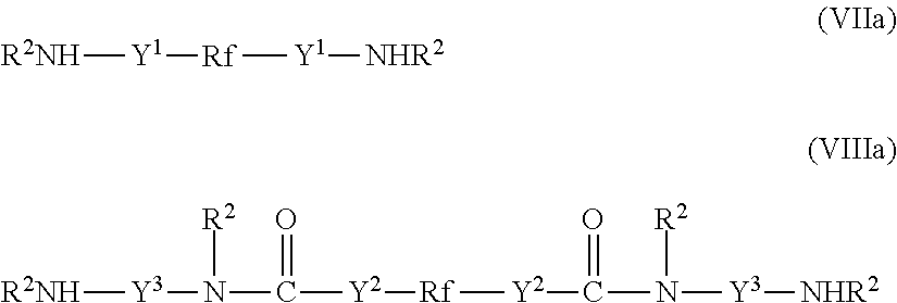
[R2NH][Y1][Rf][Y1][NHR2].[R2NH][Y3]N(C([Y2][Rf][Y2]C(N([Y3][NHR2])[R2])=O)=O)[R2]
